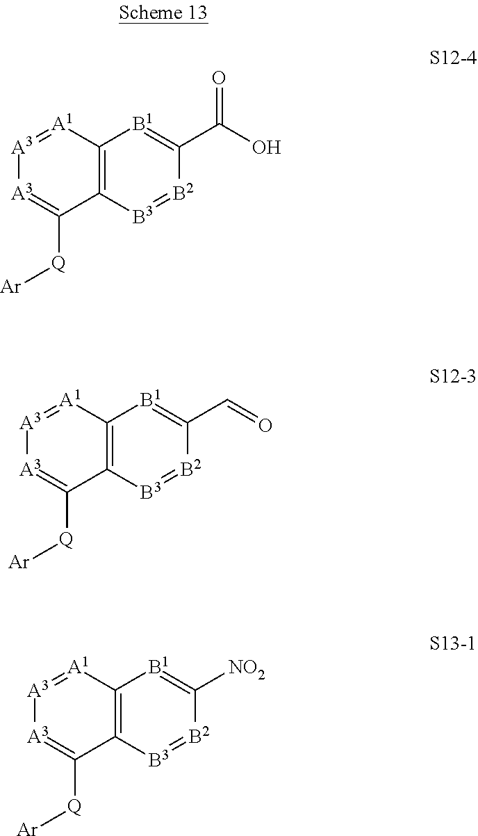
C12=C([A1]=[A3][A3]=C1[Q][Ar])[B1]=C(C(O)=O)[B2]=[B3]2.C12=C([A1]=[A3][A3]=C1[Q][Ar])[B1]=C(C=O)[B2]=[B3]2.C12=C([A1]=[A3][A3]=C1[Q][Ar])[B1]=C([NO2])[B2]=[B3]2
